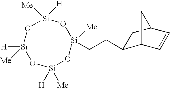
[Si]1([Me])([H])O[Si]([H])([Me])O[Si]([H])([Me])O[Si]([Me])(CCC2C3C=CC(C2)C3)O1
